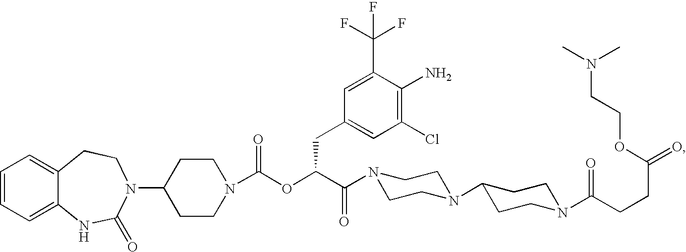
C1=CC=C2C(=C1)CCN(C1CCN(C(OC(C(=O)N3CCN(C4CCN(C(CCC(=O)OCCN(C)C)=O)CC4)CC3)CC3=CC(Cl)=C(N)C(C(F)(F)F)=C3)=O)CC1)C(=O)N2
